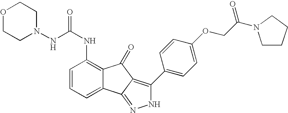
N(C(NC1=C2C(=CC=C1)C1=NNC(C3=CC=C(OCC(N4CCCC4)=O)C=C3)=C1C2=O)=O)N1CCOCC1
